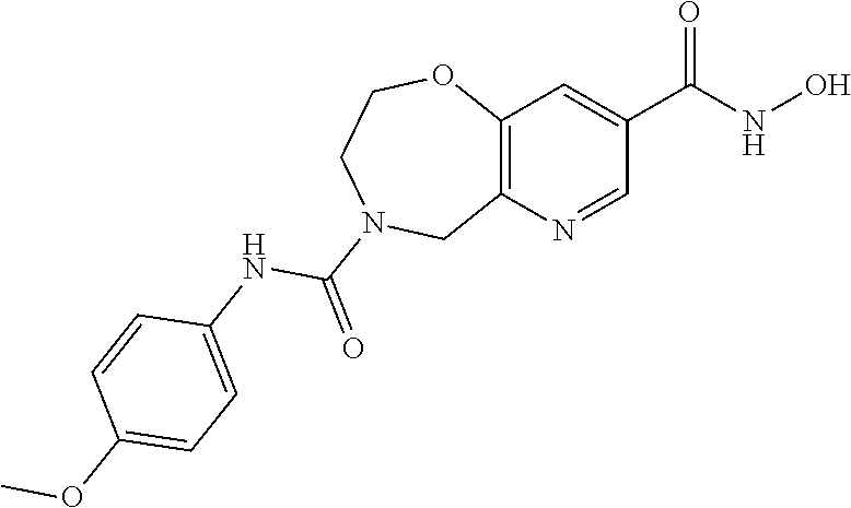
N1(C(=O)NC2=CC=C(OC)C=C2)CC2=C(OCC1)C=C(C(=O)NO)C=N2
